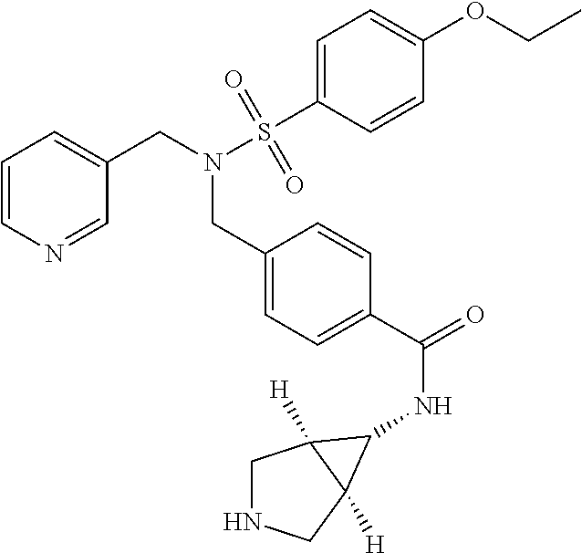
C1=CN=CC(CN(S(C2=CC=C(OCC)C=C2)(=O)=O)CC2=CC=C(C(=O)NC3C4([H])CNCC43[H])C=C2)=C1
